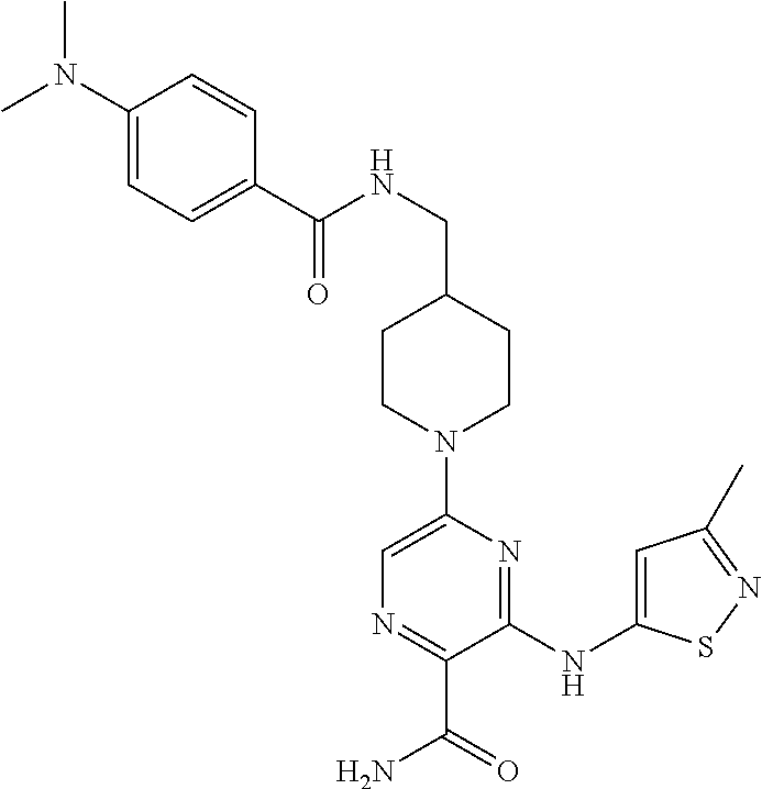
C1CN(C2=CN=C(C(=O)N)C(NC3=CC(C)=NS3)=N2)CCC1CNC(=O)C1=CC=C(N(C)C)C=C1
